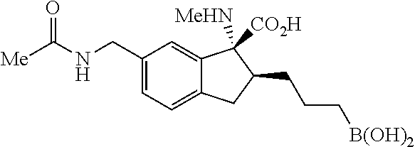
C1(CNC([Me])=O)=CC=C2C(=C1)C([MeHN])([CO2H])C(CCC[B(OH)2])C2
